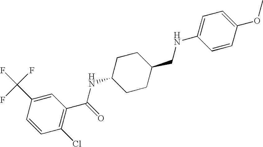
C1(C(F)(F)F)=CC(C(=O)NC2CCC(CNC3=CC=C(OC)C=C3)CC2)=C(Cl)C=C1
